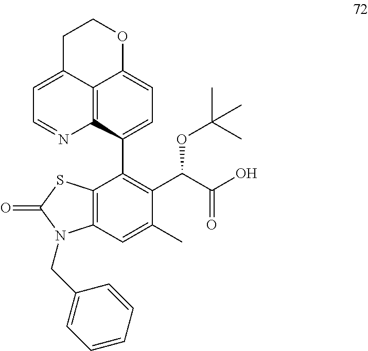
C1(C2=C(C(OC(C)(C)C)C(O)=O)C(C)=CC3=C2SC(=O)N3CC2=CC=CC=C2)=CC=C2C3=C1N=CC=C3CCO2
